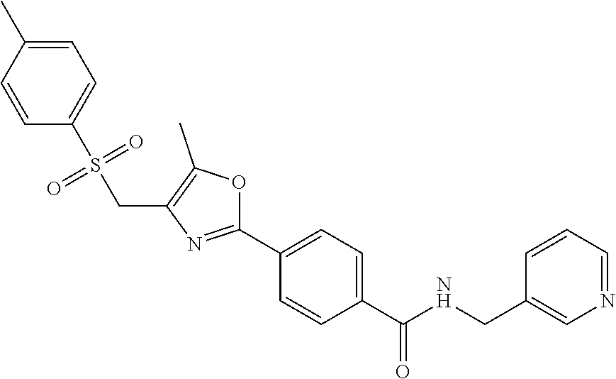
C1=CC=NC=C1CNC(C1=CC=C(C2=NC(CS(C3=CC=C(C)C=C3)(=O)=O)=C(C)O2)C=C1)=O
